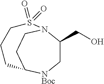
C1C(CO)N2CCC([NBoc]1)CCCS2(=O)=O
